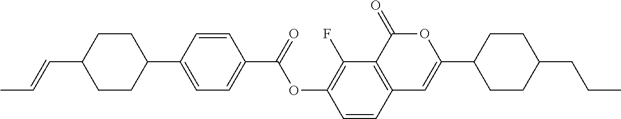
C12=C(C(=O)OC(C3CCC(CCC)CC3)=C1)C(F)=C(OC(=O)C1=CC=C(C3CCC(C=CC)CC3)C=C1)C=C2
